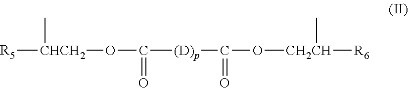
C(=O)(O[CHCH2]([R5])C)[(D)p]C(=O)O[CH2CH]([R6])C
